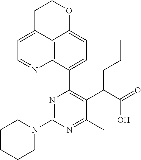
N1(C2=NC(C3=CC=C4C5=C3N=CC=C5CCO4)=C(C(C(=O)O)CCC)C(C)=N2)CCCCC1
